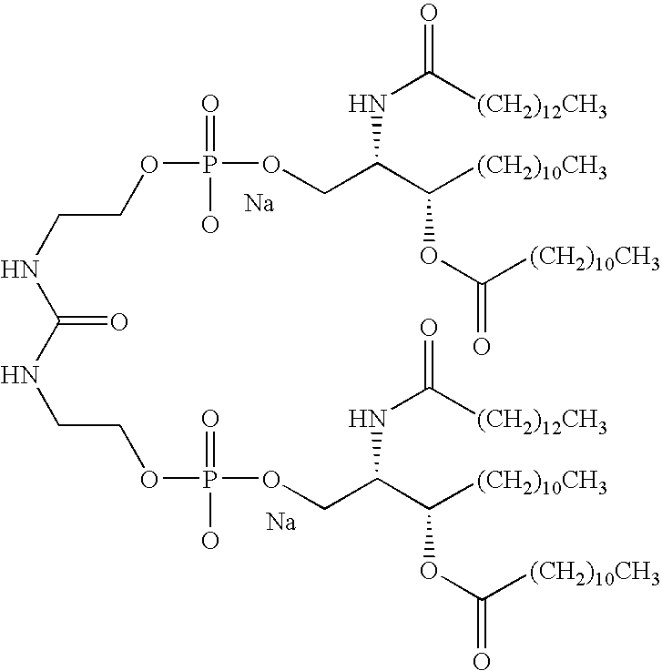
[Na].[Na].N(CCOP(OCC(C([(CH2)10CH3])OC([(CH2)10CH3])=O)NC(=O)[(CH2)12CH3])(=O)O)C(=O)NCCOP(O)(=O)OCC(C([(CH2)10CH3])OC(=O)[(CH2)10CH3])NC(=O)[(CH2)12CH3]
